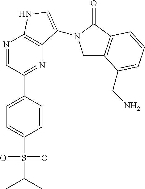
C1=C(S(=O)(=O)C(C)C)C=CC(C2=NC3=C(N=C2)NC=C3N2CC3=C(C2=O)C=CC=C3CN)=C1
